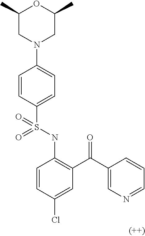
C1=CC(S(NC2=C(C(C3=CN=CC=C3)=O)C=C(Cl)C=C2)(=O)=O)=CC=C1N1CC(C)OC(C)C1
